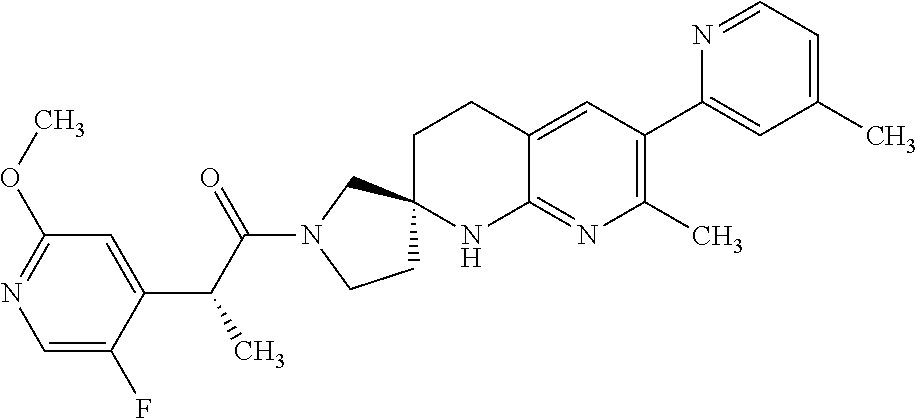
C1=C(F)C(C(C(N2CCC3(C2)CCC2=CC(C4=CC(C)=CC=N4)=C(C)N=C2N3)=O)C)=CC(OC)=N1
